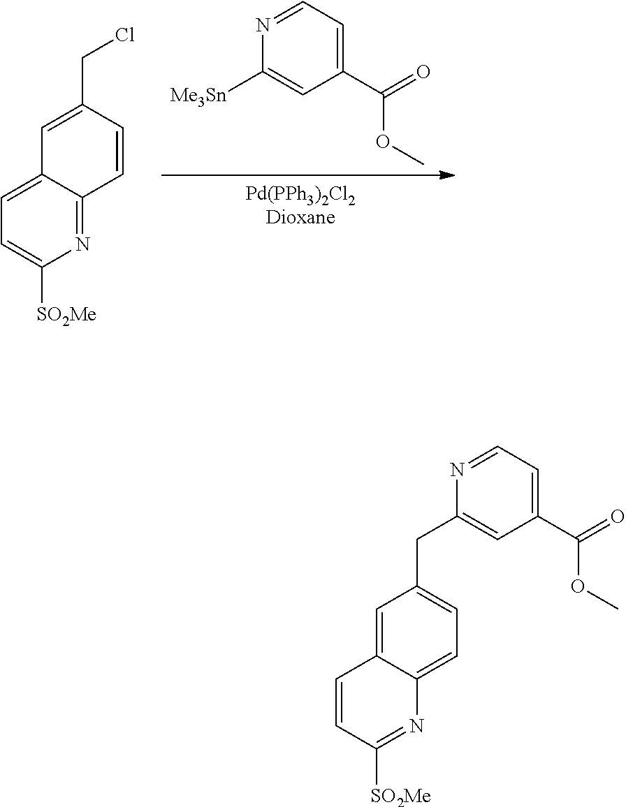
[Pd(PPh3)2Cl2Dioxane].C1([Me3Sn])=CC(C(=O)OC)=CC=N1.N1=C2C(=CC=C1[SO2Me])C=C(CCl)C=C2.C1(CC2=CC=C3C(=C2)C=CC([SO2Me])=N3)=CC(C(=O)OC)=CC=N1
